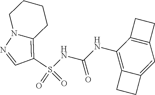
S(NC(NC1=C2C(=CC3=C1CC3)CC2)=O)(C1=C2N(N=C1)CCCC2)(=O)=O
